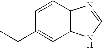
C12=C(C=CC(CC)=C1)N=CN2
